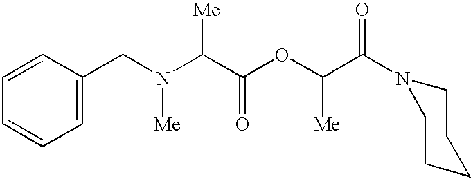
C1(CN(C(C(OC(C(=O)N2CCCCC2)[Me])=O)[Me])[Me])=CC=CC=C1
